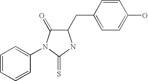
C1(CC2=CC=C(O)C=C2)C(=O)N(C2=CC=CC=C2)C(=S)N1
